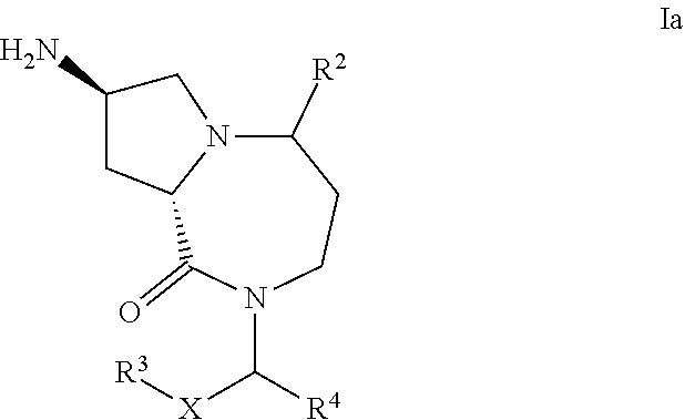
C1([R2])N2C(C(=O)N(C([X][R3])[R4])CC1)CC(N)C2
